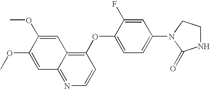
C1(OC2=CC=C(N3C(=O)NCC3)C=C2F)=C2C(=NC=C1)C=C(OC)C(OC)=C2
